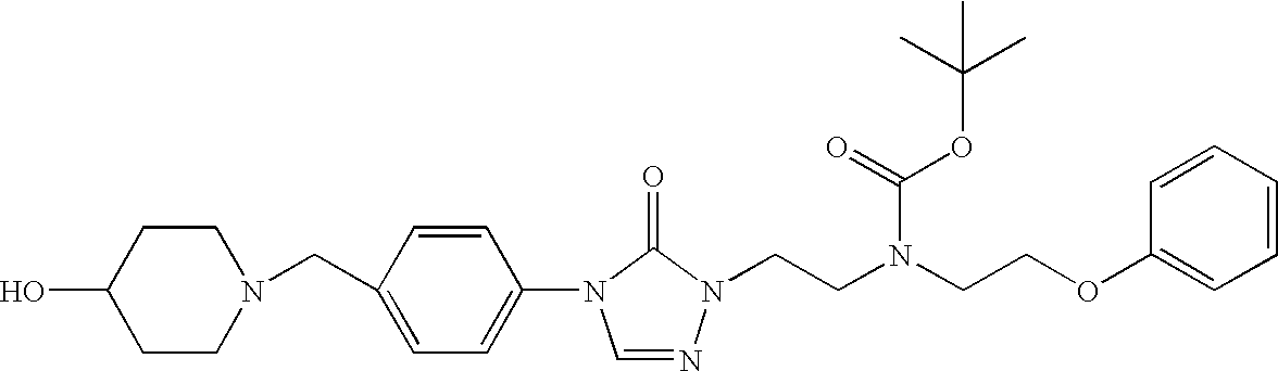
C1(N2C=NN(CCN(CCOC3=CC=CC=C3)C(=O)OC(C)(C)C)C2=O)=CC=C(CN2CCC(O)CC2)C=C1
